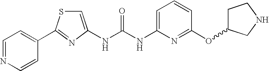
N(C(NC1=CC=CC(OC2CCNC2)=N1)=O)C1=CSC(C2=CC=NC=C2)=N1
